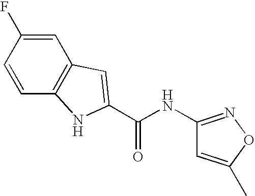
C(NC1=NOC(C)=C1)(=O)C1=CC2=C(C=CC(F)=C2)N1
